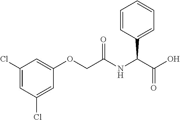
C1(C(NC(COC2=CC(Cl)=CC(Cl)=C2)=O)C(O)=O)=CC=CC=C1
